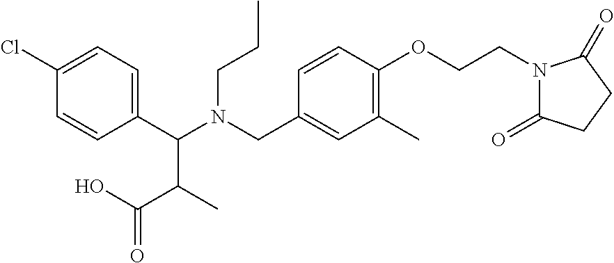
C1(C(N(CC2=CC(C)=C(OCCN3C(=O)CCC3=O)C=C2)CCC)C(C(O)=O)C)=CC=C(Cl)C=C1
